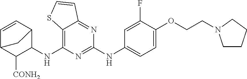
C12=C(NC3C4C=CC(C3[CONH2])C4)N=C(NC3=CC=C(OCCN4CCCC4)C(F)=C3)N=C1C=CS2
